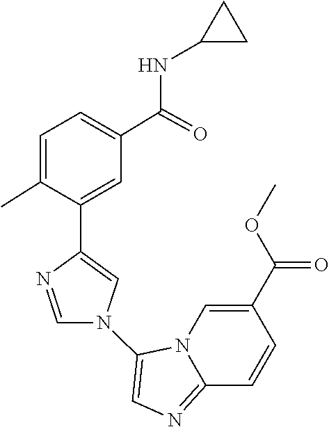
N12C(=NC=C1N1C=C(C3=CC(C(NC4CC4)=O)=CC=C3C)N=C1)C=CC(C(OC)=O)=C2
